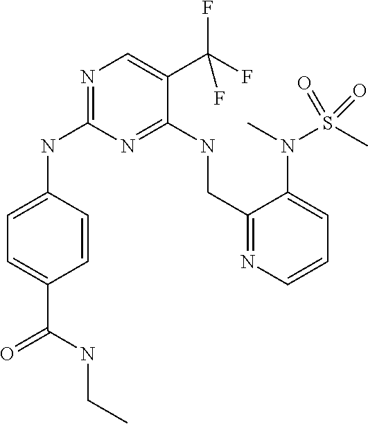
C1=C(NC2=NC=C(C(F)(F)F)C(NCC3=NC=CC=C3N(S(C)(=O)=O)C)=N2)C=CC(C(=O)NCC)=C1
